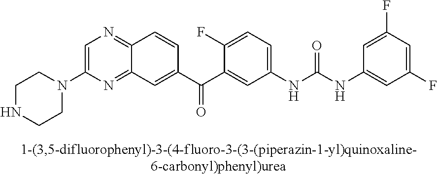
C1(N2CCNCC2)=CN=C2C(=N1)C=C(C(=O)C1=CC(NC(=O)NC3=CC(F)=CC(F)=C3)=CC=C1F)C=C2
